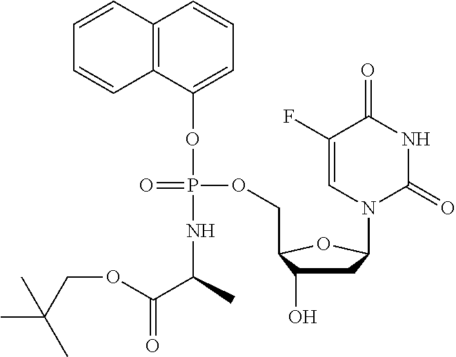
C12=C(C(OP(=O)(OCC3C(O)CC(N4C(=O)NC(=O)C(F)=C4)O3)NC(C(=O)OCC(C)(C)C)C)=CC=C1)C=CC=C2
